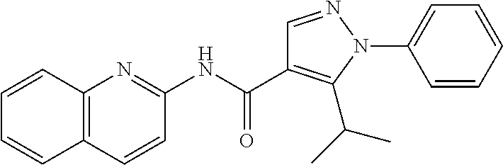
N(C(=O)C1=C(C(C)C)N(C2=CC=CC=C2)N=C1)C1=NC2=C(C=C1)C=CC=C2
